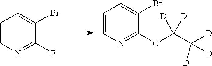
C1=CN=C(F)C(Br)=C1.C1=CN=C(OC(C([D])([D])[D])([D])[D])C(Br)=C1
